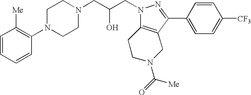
C1=CC=CC(N2CCN(CC(CN3N=C(C4=CC=C([CF3])C=C4)C4=C3CCN(C([Me])=O)C4)O)CC2)=C1[Me]
